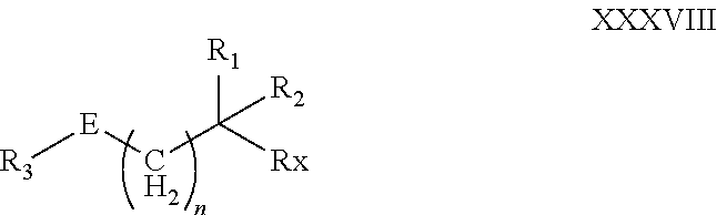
[R3][E]CC([Rx])([R1])[R2]
